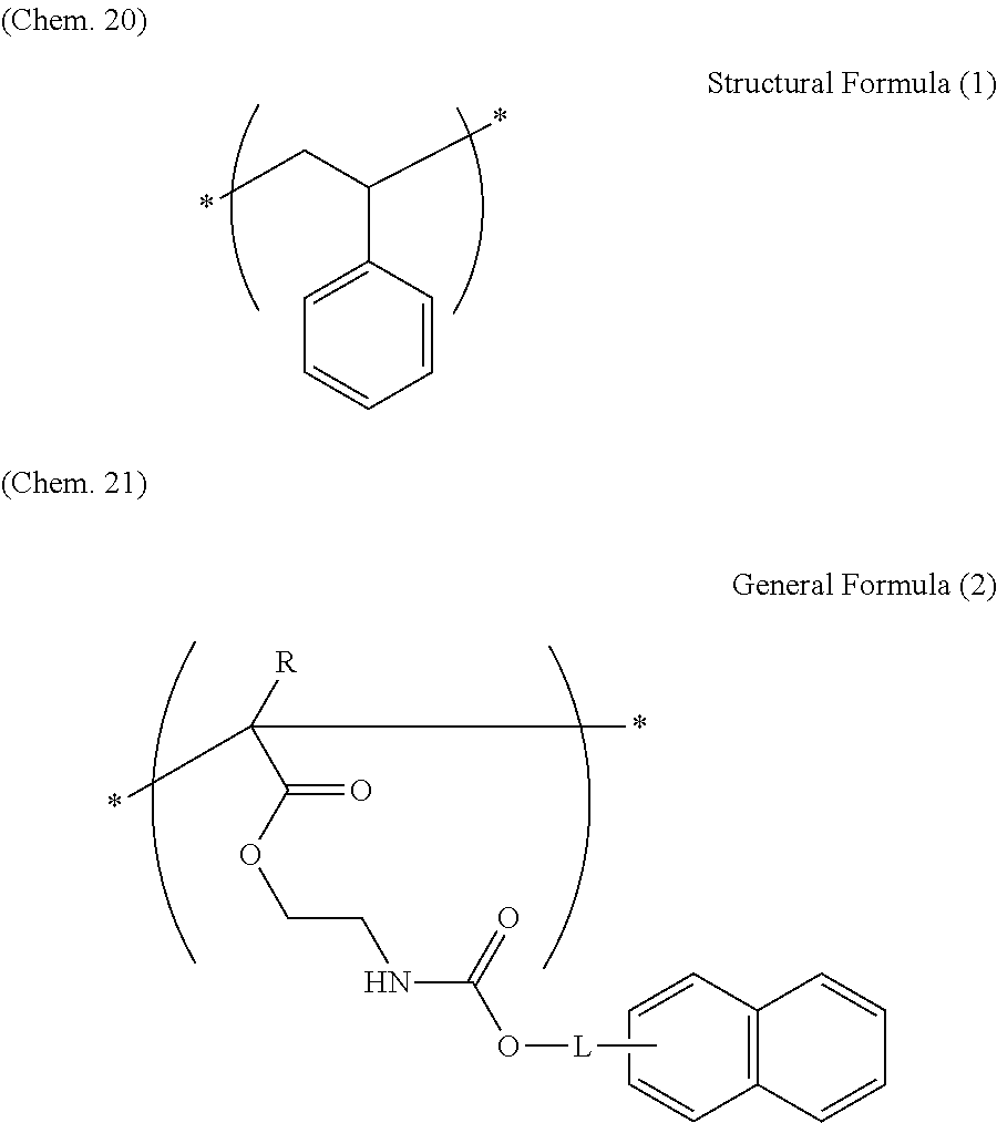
C(C1=CC=CC=C1)(C*)*.[R]C(C(OCCNC(O[L]C)=O)=O)(*)*.C1=CC2=C(C=C1)C=CC=C2
